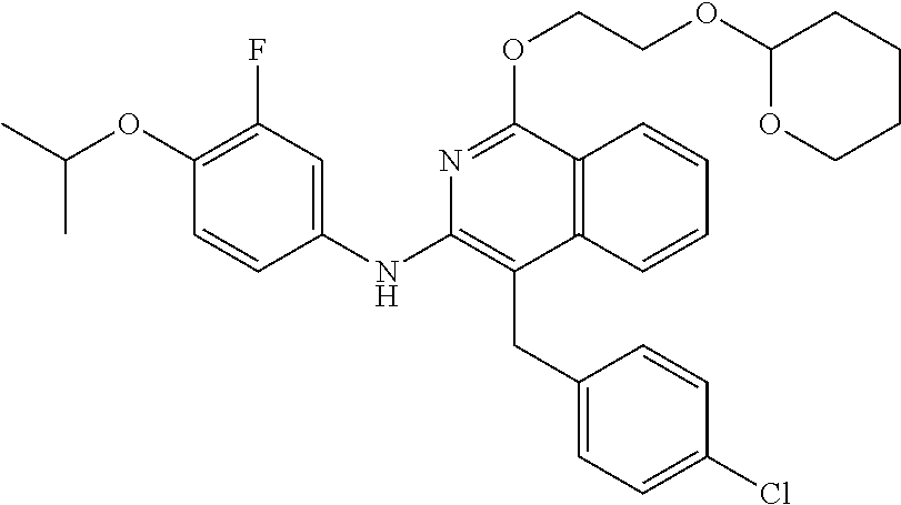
C1(NC2=C(CC3=CC=C(Cl)C=C3)C3=C(C(OCCOC4OCCCC4)=N2)C=CC=C3)=CC(F)=C(OC(C)C)C=C1
